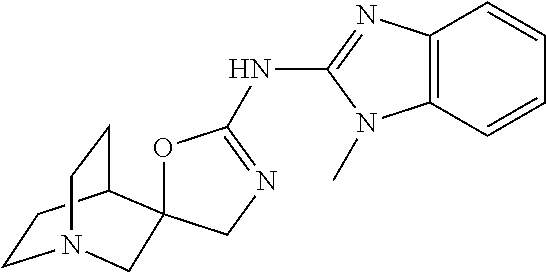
O1C(NC2=NC3=C(N2C)C=CC=C3)=NCC12C1CCN(CC1)C2
